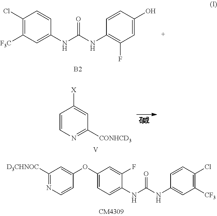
C1(OC2=CC([D3CHNOC])=NC=C2)=CC=C(NC(NC2=CC([CF3])=C(Cl)C=C2)=O)C(F)=C1.C1(Cl)=C([F3C])C=C(NC(NC2=C(F)C=C(O)C=C2)=O)C=C1.[B2].C1=CN=C([CONHCD3])C=C1[X].[V]
